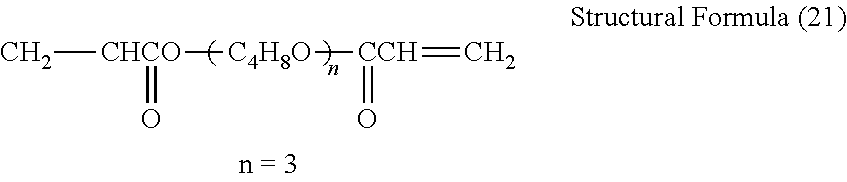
C=[CCH]([C4H8O][CHCO](C)=O)=O
